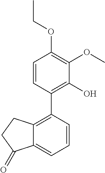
C1=CC(C2=C3C(=CC=C2)C(=O)CC3)=C(O)C(OC)=C1OCC
